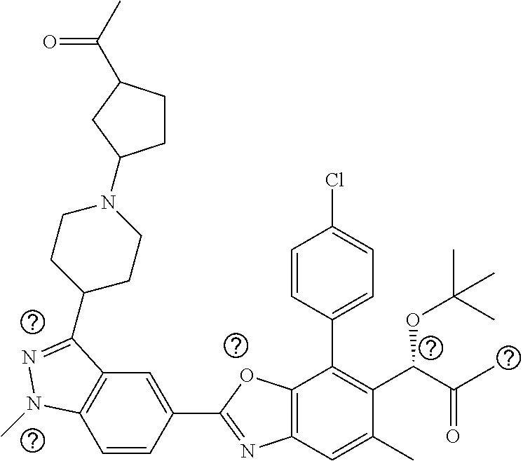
C1=CC(C2=NC3=C(O2)C(C2=CC=C(Cl)C=C2)=C(C(C(C)=O)OC(C)(C)C)C(C)=C3)=CC2=C1N(C)N=C2C1CCN(C2CCC(C(C)=O)C2)CC1
